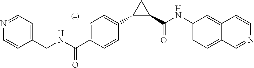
C1(CNC(C2=CC=C(C3C(C(NC4=CC=C5C(=C4)C=CN=C5)=O)C3)C=C2)=O)=CC=NC=C1
